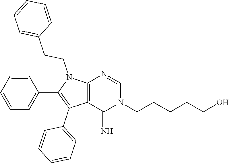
C1=CC=CC=C1C1=C(C2=CC=CC=C2)C2=C(N1CCC1=CC=CC=C1)N=CN(CCCCCO)C2=N
